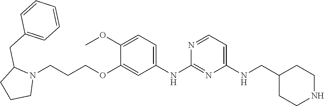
C1(NCC2CCNCC2)=CC=NC(NC2=CC=C(OC)C(OCCCN3C(CC4=CC=CC=C4)CCC3)=C2)=N1
